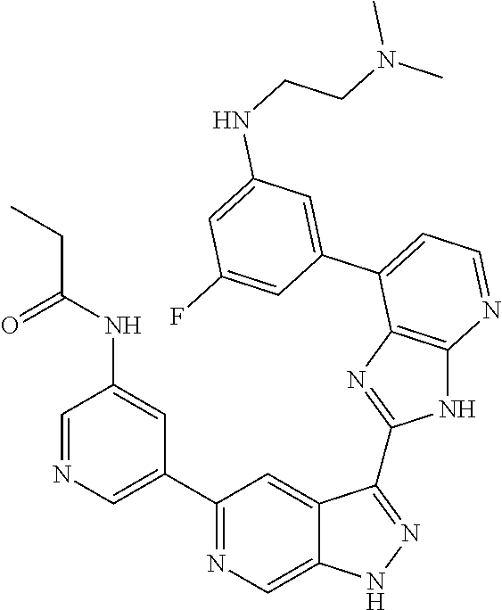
C1=NC=C(C2=NC=C3C(=C2)C(C2=NC4=C(N2)N=CC=C4C2=CC(NCCN(C)C)=CC(F)=C2)=NN3)C=C1NC(CC)=O
